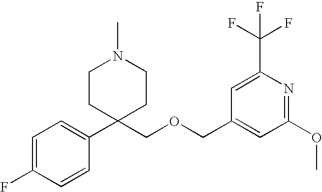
C1=C(F)C=CC(C2(COCC3=CC(OC)=NC(C(F)(F)F)=C3)CCN(C)CC2)=C1
